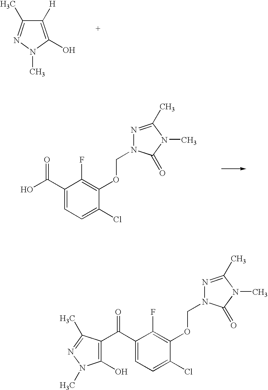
C1([H])=C(O)N(C)N=C1C.OC(C1=CC=C(Cl)C(OCN2N=C(C)N(C)C2=O)=C1F)=O.C1(C(C2=CC=C(Cl)C(OCN3N=C(C)N(C)C3=O)=C2F)=O)=C(O)N(C)N=C1C
